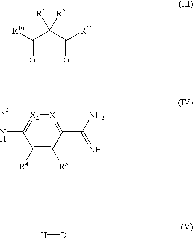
[R10]C(C(C([R11])=O)([R2])[R1])=O.[R3]NC1=[X2][X1]=C(C(N)=N)C([R5])=C1[R4].[H]B
